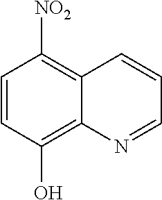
C1=CC(O)=C2C(=C1[NO2])C=CC=N2
